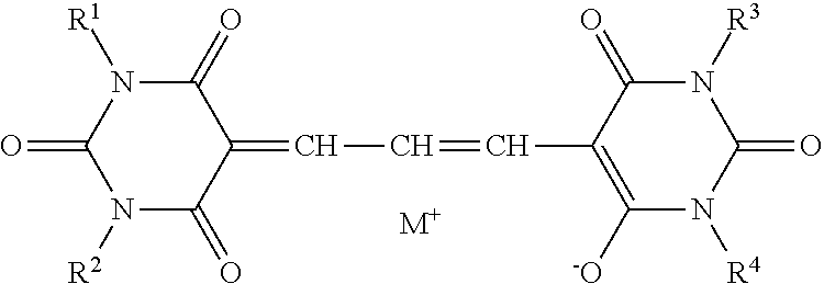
C1(=CC=CC2=C([-O])N([R4])C(=O)N([R3])C2=O)C(=O)N([R1])C(=O)N([R2])C1=O.[M+]
